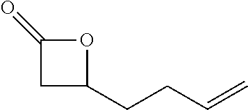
C1(=O)CC(CCC=C)O1
